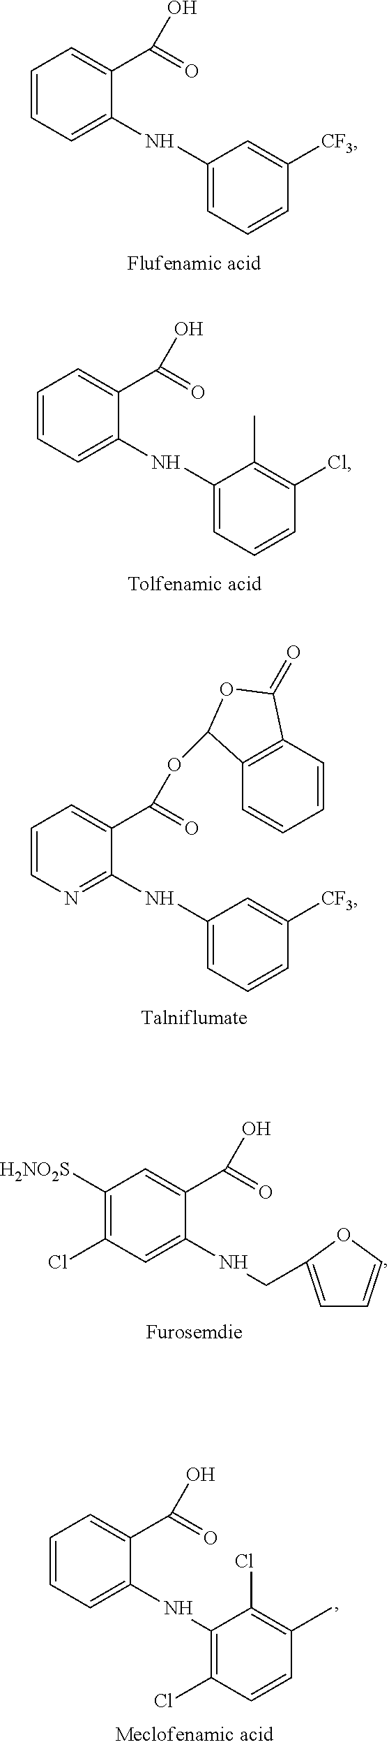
C1=CC=C(NC2=CC=CC([CF3])=C2)C(C(=O)O)=C1.C1=CC=C(NC2=CC=CC(Cl)=C2C)C(C(=O)O)=C1.C1=CN=C(NC2=CC=CC([CF3])=C2)C(C(=O)OC2C3=C(C=CC=C3)C(=O)O2)=C1.C1([H2NO2S])=C(Cl)C=C(NCC2=CC=CO2)C(C(=O)O)=C1.C1=CC=C(NC2=C(Cl)C=CC(C)=C2Cl)C(C(=O)O)=C1
